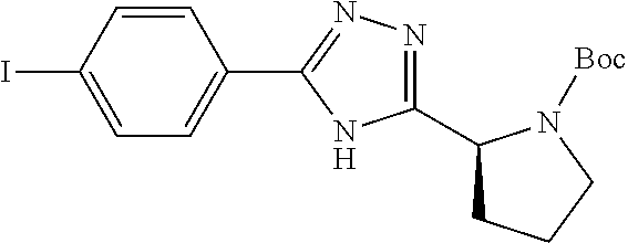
C1=C(C2=NN=C(C3CCCN3[Boc])N2)C=CC(I)=C1
